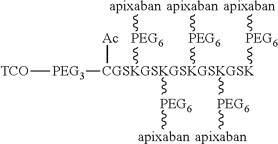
[TCO][PEG3][CGSKGSKGSKGSKGSK]([Ac])([PEG6][apixaban])([PEG6][apixaban])([PEG6][apixaban])([PEG6][apixaban])[PEG6][apixaban]
